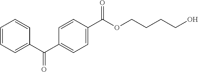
C1=C(C(OCCCCO)=O)C=CC(C(C2=CC=CC=C2)=O)=C1
